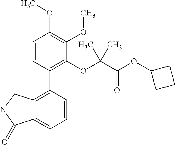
C12=C(C3=C(OC(C(OC4CCC4)=O)(C)C)C(OC)=C(OC)C=C3)C=CC=C1C(=O)NC2
